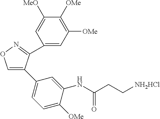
C1=C(C2=CC=C([OMe])C(NC(CC[NH2HCl])=O)=C2)C(C2=CC([OMe])=C([OMe])C([MeO])=C2)=NO1
